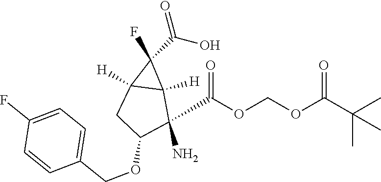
C1(F)(C(O)=O)C2([H])C1([H])C(N)(C(OCOC(=O)C(C)(C)C)=O)C(OCC1=CC=C(F)C=C1)C2
